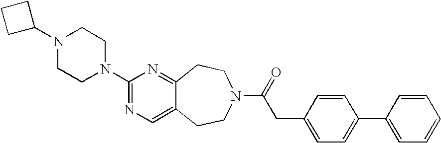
C1(N2CCN(C3=NC=C4C(=N3)CCN(C(=O)CC3=CC=C(C5=CC=CC=C5)C=C3)CC4)CC2)CCC1
